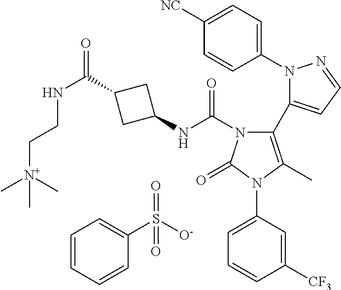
C1(N2N=CC=C2C2=C(C)N(C3=CC=CC([CF3])=C3)C(=O)N2C(NC2CC(C(NCC[N+](C)(C)C)=O)C2)=O)=CC=C([NC])C=C1.C1=CC=CC(S([O-])(=O)=O)=C1
